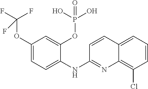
O(C1=CC=C(NC2=NC3=C(Cl)C=CC=C3C=C2)C(OP(O)(O)=O)=C1)C(F)(F)F
